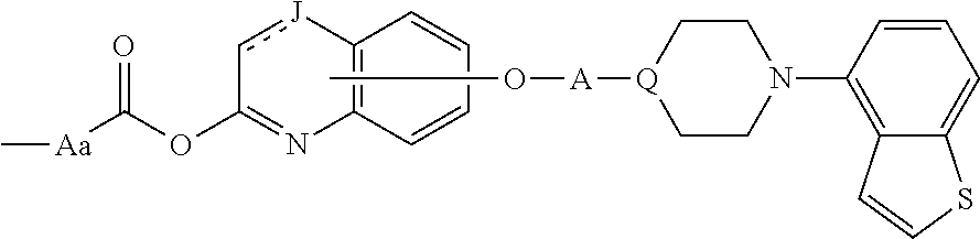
C1(OC([Aa]C)=O)=NC2=C([J]c1)C=CC=C2.CO[A][Q]1CCN(C2=C3C(=CC=C2)SC=C3)CC1
